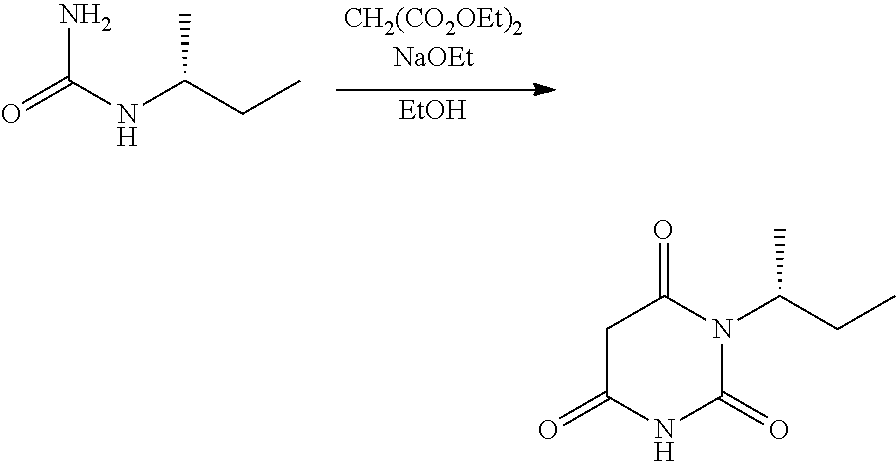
[EtOH].O=C(NC(CC)C)N.C1C(=O)NC(=O)N(C(CC)C)C1=O
